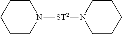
C1CN([ST2]N2CCCCC2)CCC1
